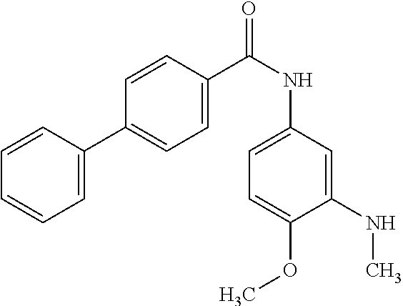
C1=C(C2=CC=C(C(NC3=CC=C(OC)C(NC)=C3)=O)C=C2)C=CC=C1
